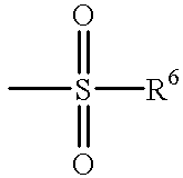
CS([R6])(=O)=O
